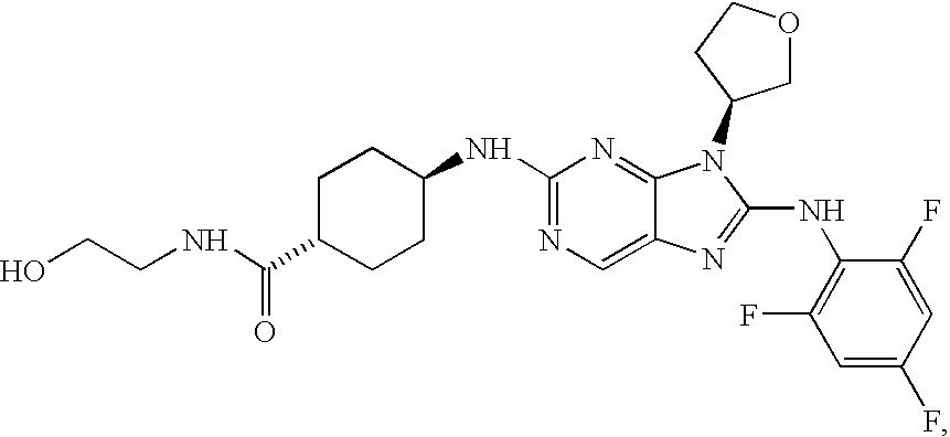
C1CC(NC2=NC=C3C(=N2)N(C2COCC2)C(NC2=C(F)C=C(F)C=C2F)=N3)CCC1C(NCCO)=O
